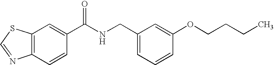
C12=C(C=C(C(NCC3=CC=CC(OCCCC)=C3)=O)C=C1)SC=N2
